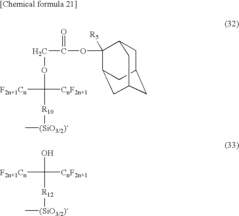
O(C([F2n+1Cn])([CnF2n+1])[R10][(SiO3/2)-]C)CC(OC1([R5])C2CC3CC(CC1C3)C2)=O.OC([F2n+1Cn])([CnF2n+1])[R12][(SiO3/2)-]C
